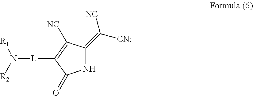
C1([L]N([R1])[R2])=C([NC])C(=C([CN:])[NC])NC1=O
